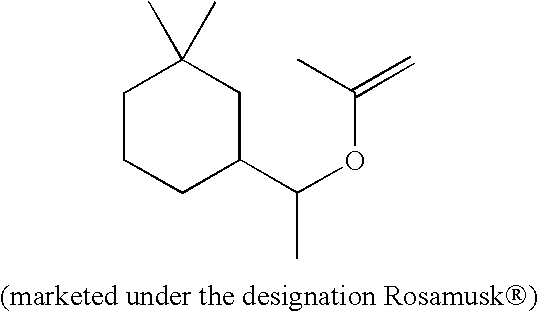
C1CCC(C(OC(C)=C)C)CC1(C)C
